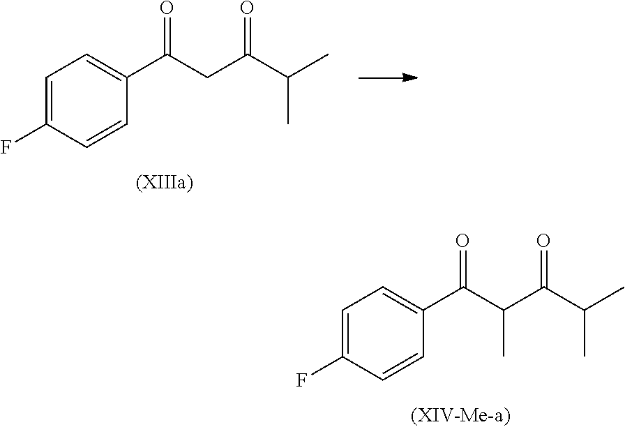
C1=C(F)C=CC(C(CC(C(C)C)=O)=O)=C1.C1=C(F)C=CC(C(C(C(C(C)C)=O)C)=O)=C1
